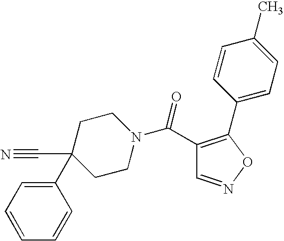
C1CC(C#N)(C2=CC=CC=C2)CCN1C(C1=C(C2=CC=C(C)C=C2)ON=C1)=O
